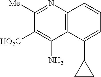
C1([Me])=NC2=C(C(N)=C1[HO2C])C(C1CC1)=CC=C2
